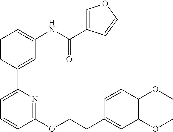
C1=CC(C2=CC=CC(OCCC3=CC(OC)=C(OC)C=C3)=N2)=CC(NC(C2=COC=C2)=O)=C1
